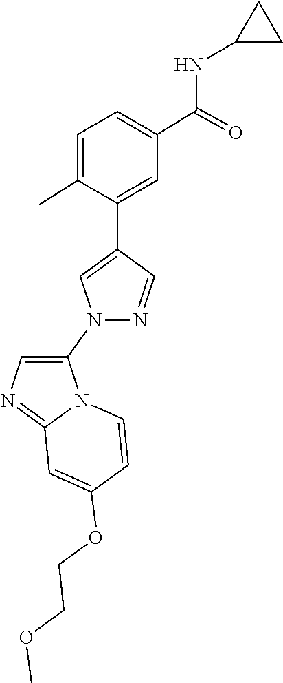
N1=CC(C2=CC(C(NC3CC3)=O)=CC=C2C)=CN1C1=CN=C2N1C=CC(OCCOC)=C2
